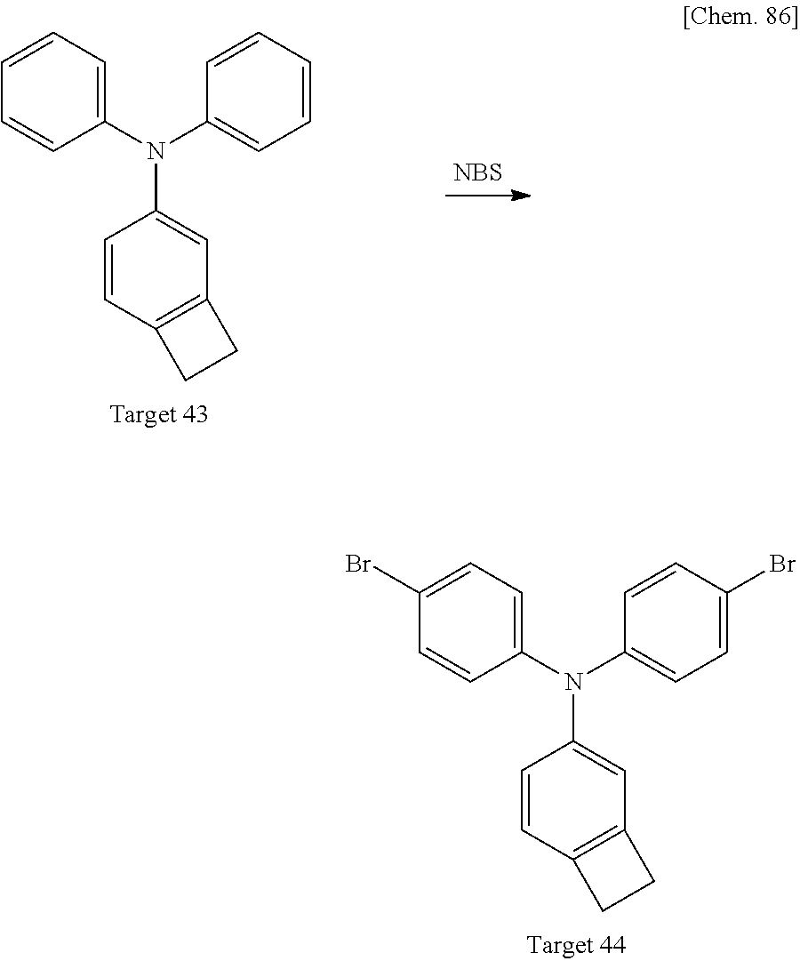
C1(N(C2=CC3=C(C=C2)CC3)C2=CC=C(Br)C=C2)=CC=C(Br)C=C1.C1(N(C2=CC3=C(C=C2)CC3)C2=CC=CC=C2)=CC=CC=C1.[NBS]
